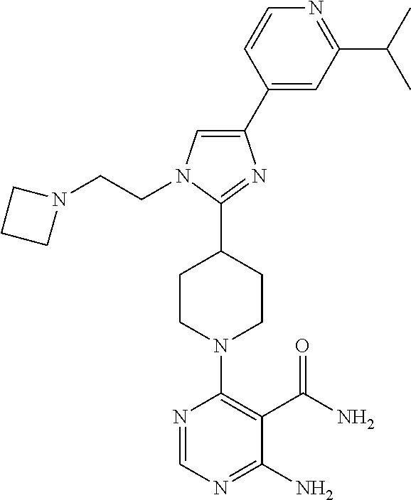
C1(C2=CN(CCN3CCC3)C(C3CCN(C4=C(C(N)=O)C(N)=NC=N4)CC3)=N2)=CC(C(C)C)=NC=C1
